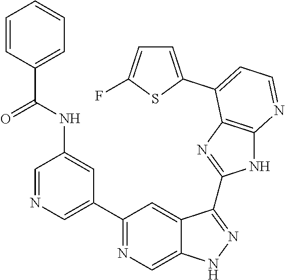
C1=NC=C(C2=NC=C3C(=C2)C(C2=NC4=C(N2)N=CC=C4C2=CC=C(F)S2)=NN3)C=C1NC(C1=CC=CC=C1)=O
